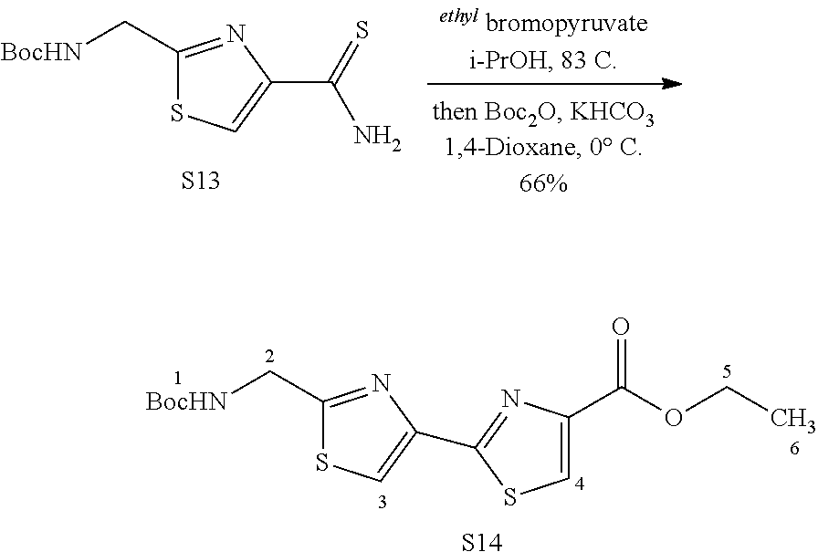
S1C=C(C2=NC(C(OCC)=O)=CS2)N=C1C[BocHN].[S14].S1C=C(C(=S)N)N=C1C[BocHN].[S13]
